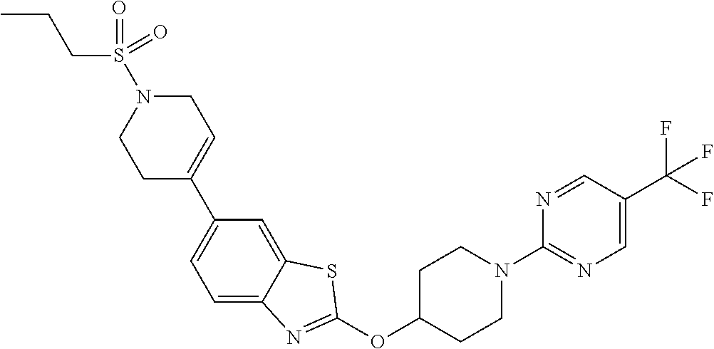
C1C(C2=CC=C3C(=C2)SC(OC2CCN(C4=NC=C(C(F)(F)F)C=N4)CC2)=N3)=CCN(S(=O)(CCC)=O)C1
